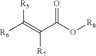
[R5]C(=C(C(O[R8])=O)[R7])[R6]
